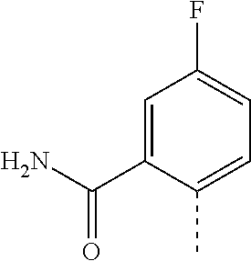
C1=C(C(N)=O)C(C)=CC=C1F
